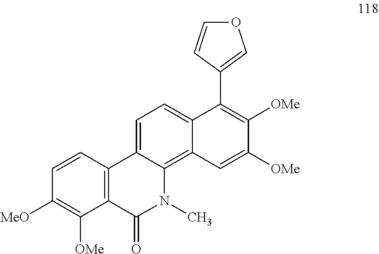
C1=C([OMe])C([OMe])=C(C2=COC=C2)C2=CC=C3C(=C12)N(C)C(=O)C1=C3C=CC([MeO])=C1[OMe]
